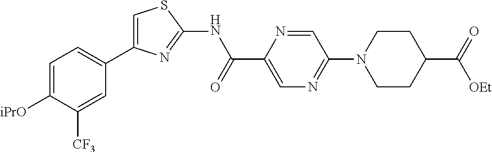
C1=C([iPrO])C([CF3])=CC(C2=CSC(NC(C3=CN=C(N4CCC(C(=O)[OEt])CC4)C=N3)=O)=N2)=C1
